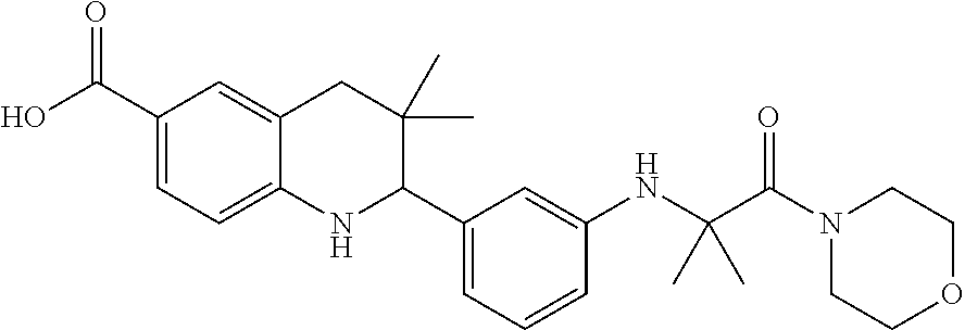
OC(C1=CC=C2C(=C1)CC(C)(C)C(C1=CC=CC(NC(C(N3CCOCC3)=O)(C)C)=C1)N2)=O
